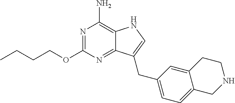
N1=C(OCCCC)N=C2C(=C1N)NC=C2CC1=CC=C2C(=C1)CCNC2
